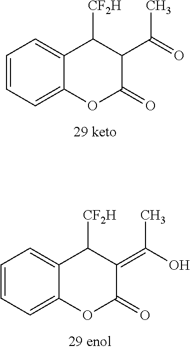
C12=CC=CC=C1OC(=O)C(C(=O)C)C2[CF2H].C12=CC=CC=C1OC(=O)C(=C(O)C)C2[CF2H]
